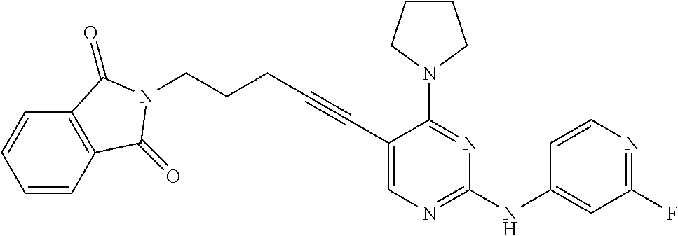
C(#CC1=CN=C(NC2=CC(F)=NC=C2)N=C1N1CCCC1)CCCN1C(=O)C2=C(C=CC=C2)C1=O
